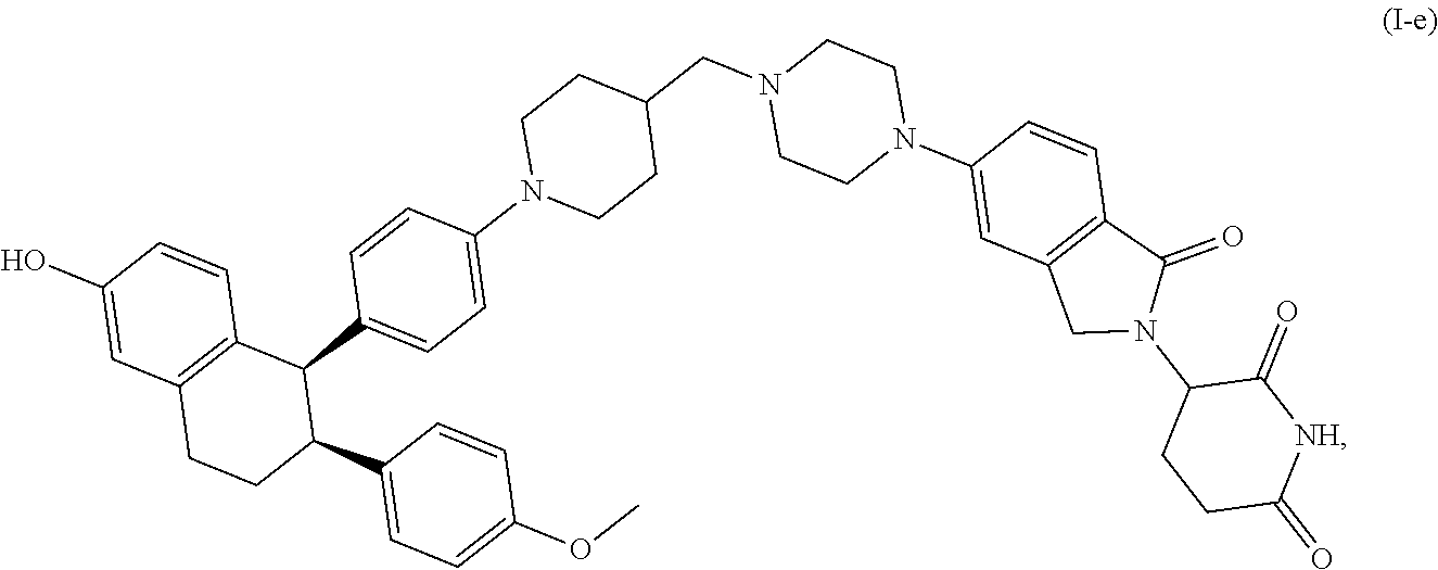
C1CC(=O)[NH]C(=O)C1N1CC2=C(C=CC(N3CCN(CC4CCN(C5=CC=C(C6C7=C(C=C(O)C=C7)CCC6C6=CC=C(OC)C=C6)C=C5)CC4)CC3)=C2)C1=O
